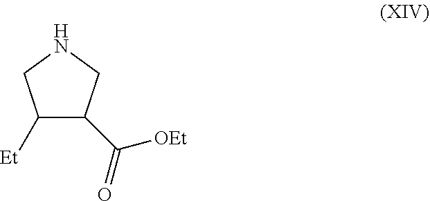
C1([Et])C(C(=O)[OEt])CNC1
